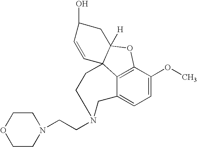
O1CCN(CCN2CCC34C5=C(C(OC)=CC=C5C2)OC3([H])CC(O)C=C4)CC1
